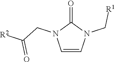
C1=CN(C[R1])C(=O)N1CC([R2])=O
